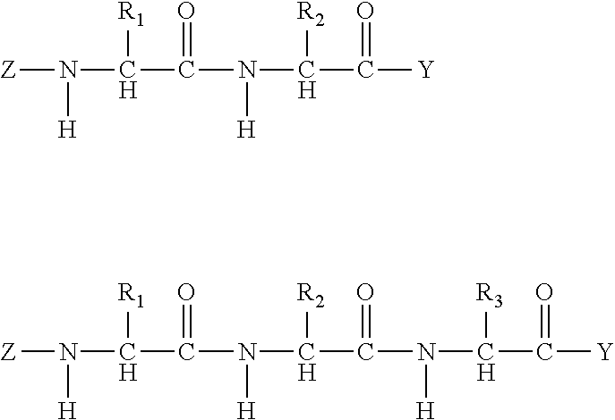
[Z]N(C([R1])C(N(C(C([Y])=O)[R2])[H])=O)[H].[Z]N(C([R1])C(N(C(C(N(C(C([Y])=O)[R3])[H])=O)[R2])[H])=O)[H]
